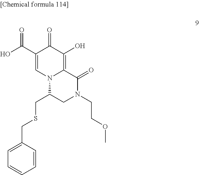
C1(C(=O)O)=CN2C(=C(O)C1=O)C(=O)N(CCOC)CC2CSCC1=CC=CC=C1
